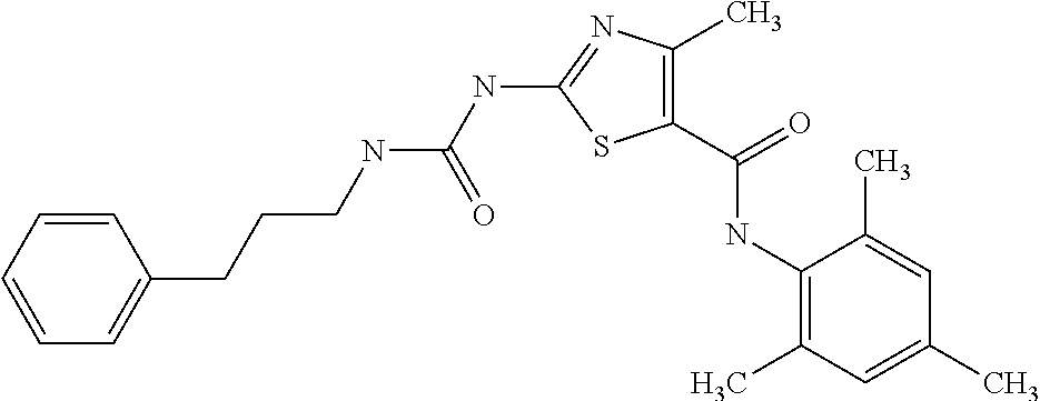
C1(C(=O)NC2=C(C)C=C(C)C=C2C)=C(C)N=C(NC(NCCCC2=CC=CC=C2)=O)S1
